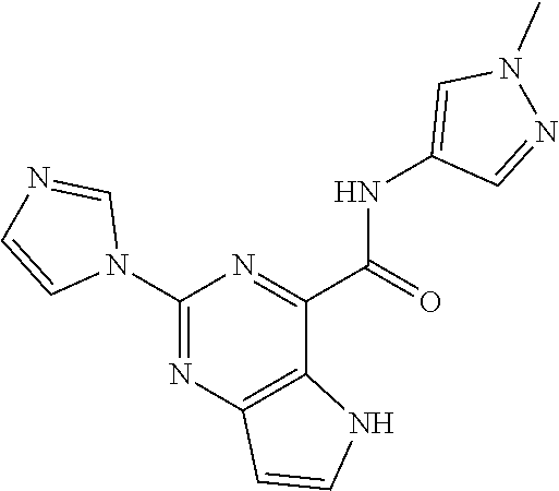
C1(NC(C2=NC(N3C=NC=C3)=NC3=C2NC=C3)=O)=CN(C)N=C1
